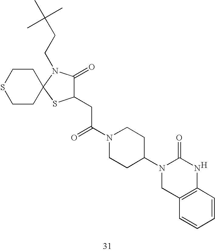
C1(CC(N2CCC(N3CC4=C(NC3=O)C=CC=C4)CC2)=O)C(=O)N(CCC(C)(C)C)C2(S1)CCSCC2.[H]
